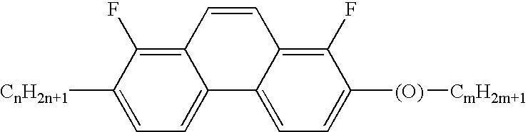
C12=C(F)C([CnH2n+1])=CC=C1C1=CC=C([(O)][CmH2m+1])C(F)=C1C=C2
